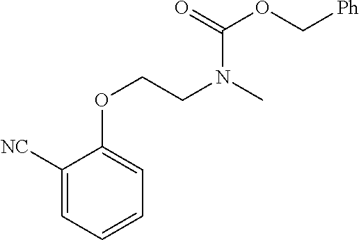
C1([NC])=CC=CC=C1OCCN(C(OC[Ph])=O)C
